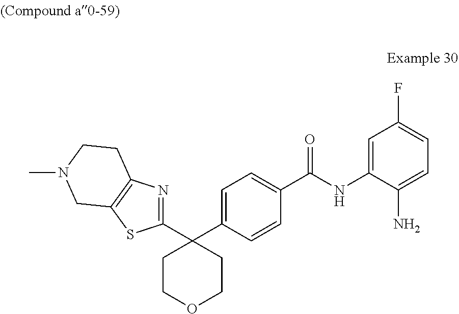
C1(F)=CC=C(N)C(NC(C2=CC=C(C3(C4=NC5=C(S4)CN(C)CC5)CCOCC3)C=C2)=O)=C1
